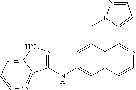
C1(NC2=CC3=C(C=C2)C(C2=CC=NN2C)=NC=C3)=NNC2=CC=CN=C12
